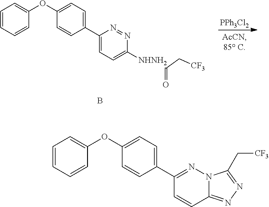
C1=CC=CC(OC2=CC=C(C3=CC=C([NHNH2]C(=O)C[CF3])N=N3)C=C2)=C1.B.[PPh3Cl2].C1=CC=CC(OC2=CC=C(C3=NN4C(=NN=C4C[CF3])C=C3)C=C2)=C1
